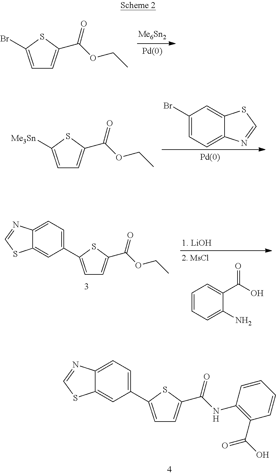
C1=C(Br)SC(C(OCC)=O)=C1.C1(Br)=CC=C2C(=C1)SC=N2.C1=C([Me3Sn])SC(C(OCC)=O)=C1.C1=CC=C(N)C(C(O)=O)=C1.C1=C(C2=CC=C3C(=C2)SC=N3)SC(C(OCC)=O)=C1.C1=C(C2=CC=C3C(=C2)SC=N3)SC(C(NC2=C(C(O)=O)C=CC=C2)=O)=C1
